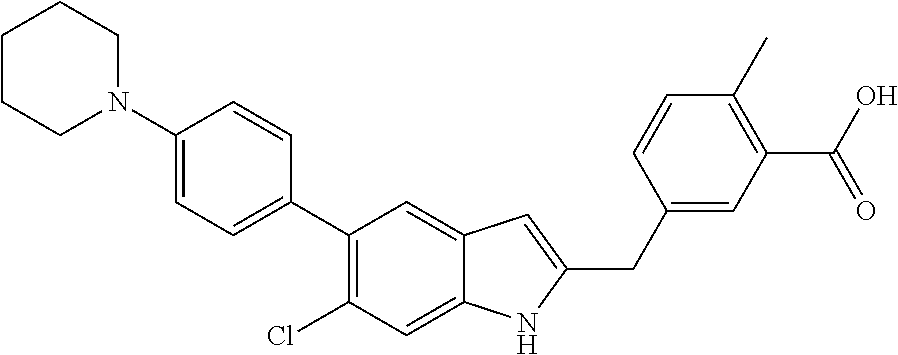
N1(C2=CC=C(C3=C(Cl)C=C4C(=C3)C=C(CC3=CC(C(O)=O)=C(C)C=C3)N4)C=C2)CCCCC1
